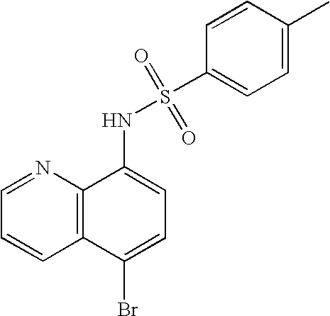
C1=NC2=C(C=C1)C(Br)=CC=C2NS(=O)(=O)C1=CC=C(C)C=C1
